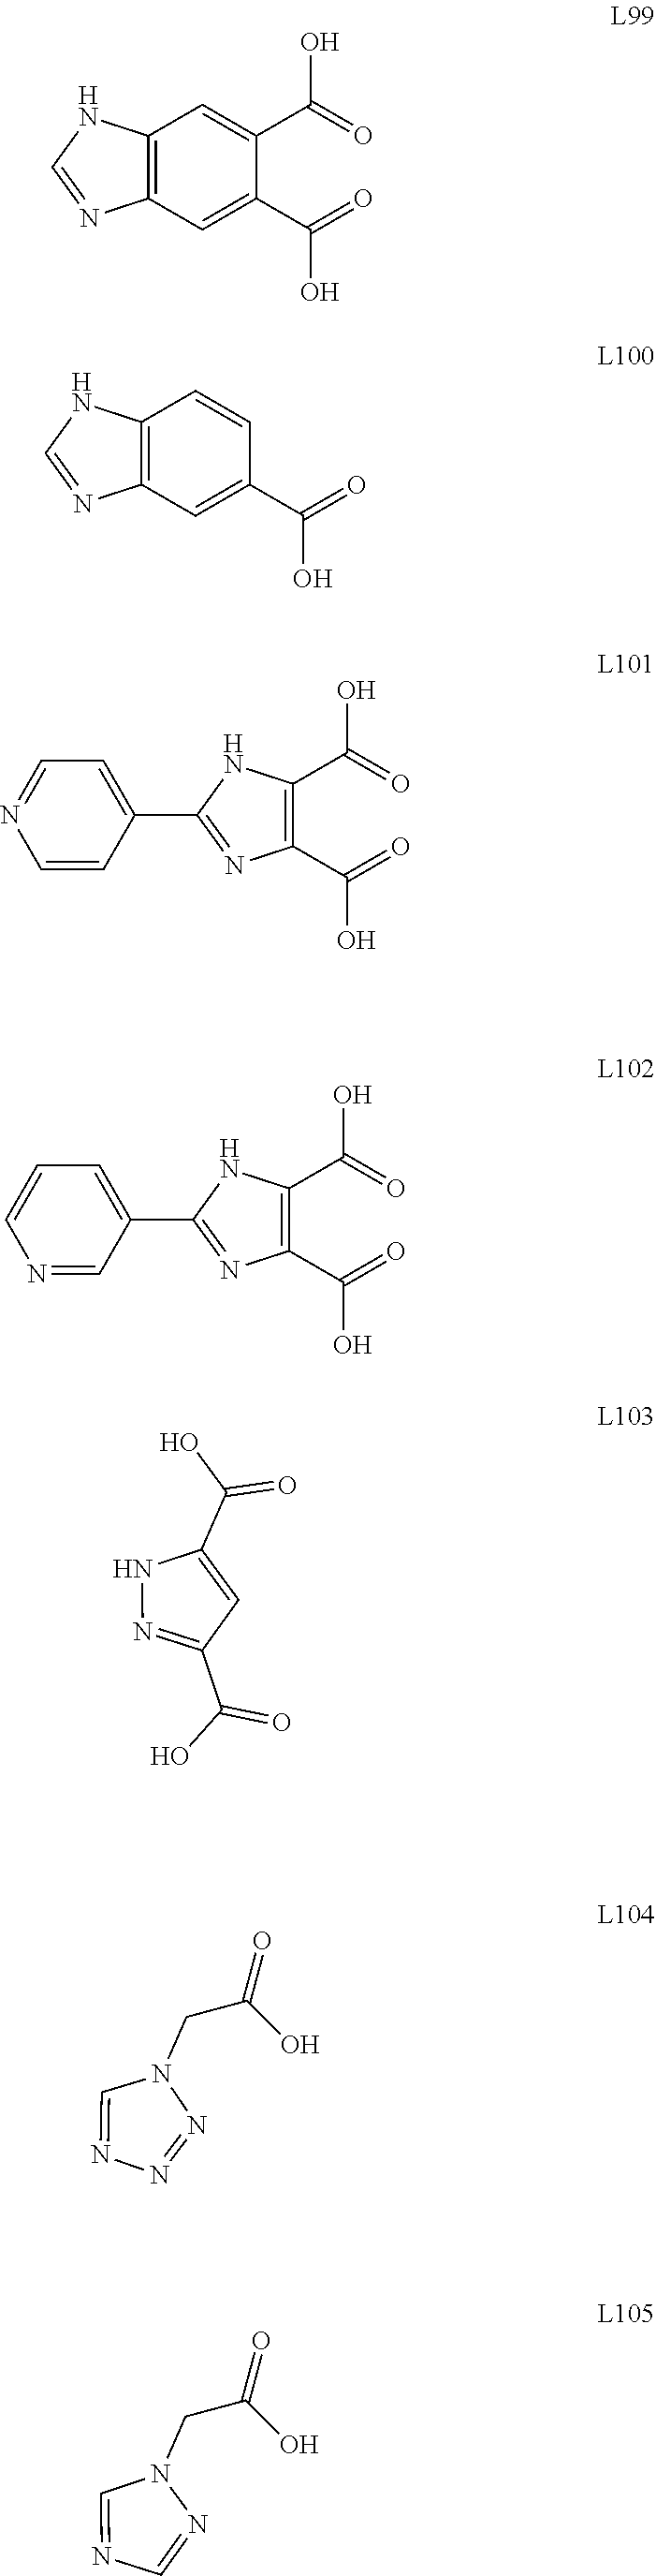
C1(C(=O)O)=CC2=C(C=C1C(=O)O)NC=N2.C1(C(=O)O)=CC2=C(C=C1)NC=N2.C(=O)(O)C1=C(C(=O)O)N=C(C2=CC=NC=C2)N1.C(=O)(O)C1=C(C(=O)O)N=C(C2=CC=CN=C2)N1.C(=O)(O)C1=CC(C(O)=O)=NN1.C(N1N=CN=C1)C(O)=O.C(N1C=NN=N1)C(O)=O
